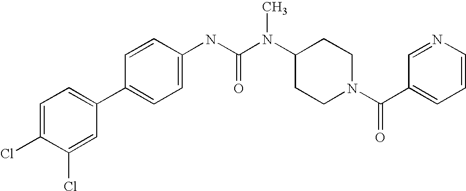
C1=C(Cl)C(Cl)=CC(C2=CC=C(NC(N(C3CCN(C(C4=CC=CN=C4)=O)CC3)C)=O)C=C2)=C1
